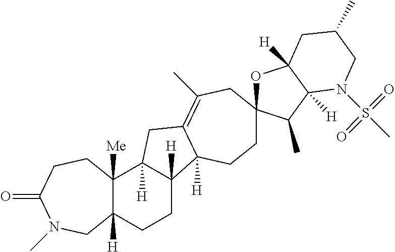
C1CC2([H])C([H])(CC3=C(C)CC4(OC5([H])C([H])(C4C)N(S(C)(=O)=O)CC(C)C5)CCC23[H])C2([Me])C1([H])CN(C)C(=O)CC2
